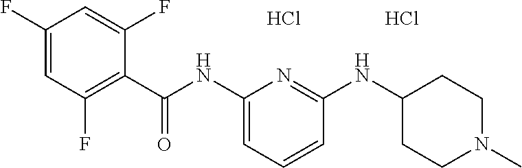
C1(C(NC2=CC=CC(NC3CCN(C)CC3)=N2)=O)=C(F)C=C(F)C=C1F.Cl.Cl
